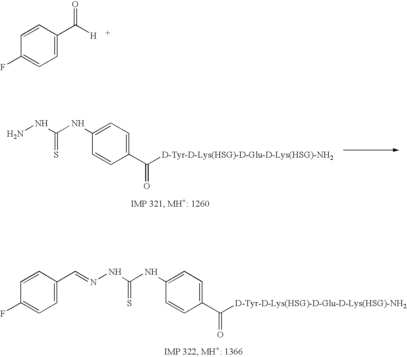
C1=CC(F)=CC=C1C([H])=O.C(NN)(NC1=CC=C(C([D-Tyr-D-Lys(HSG)-D-Glu-D-Lys(HSG)-NH2])=O)C=C1)=S.N(N=CC1=CC=C(F)C=C1)C(NC1=CC=C(C([D-Tyr-D-Lys(HSG)-D-Glu-D-Lys(HSG)-NH2])=O)C=C1)=S
